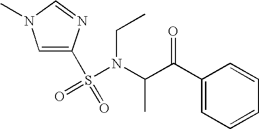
C1=C(S(=O)(=O)N(C(C(C2=CC=CC=C2)=O)C)CC)N=CN1C
